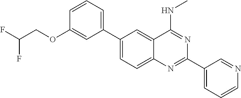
C1(C2=CC=C3C(=C2)C(NC)=NC(C2=CC=CN=C2)=N3)=CC=CC(OCC(F)F)=C1
